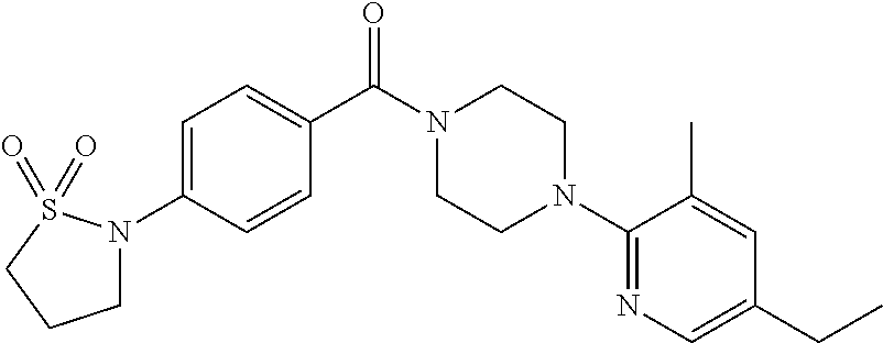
C1=C(N2CCCS2(=O)=O)C=CC(C(N2CCN(C3=NC=C(CC)C=C3C)CC2)=O)=C1
